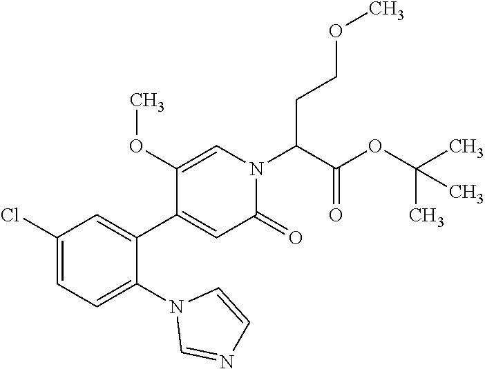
C1(Cl)=CC=C(N2C=NC=C2)C(C2=CC(=O)N(C(C(OC(C)(C)C)=O)CCOC)C=C2OC)=C1
